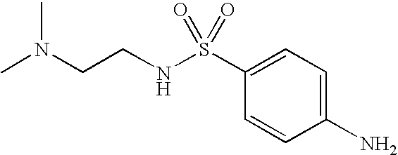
C1(N)=CC=C(S(NCCN(C)C)(=O)=O)C=C1
